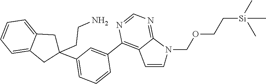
C1=C(C2=C3C(=NC=N2)N(COCC[Si](C)(C)C)C=C3)C=CC=C1C1(CCN)CC2=CC=CC=C2C1
